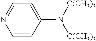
C1=CC(N([C(CH3)3])[C(CH3)3])=CC=N1
